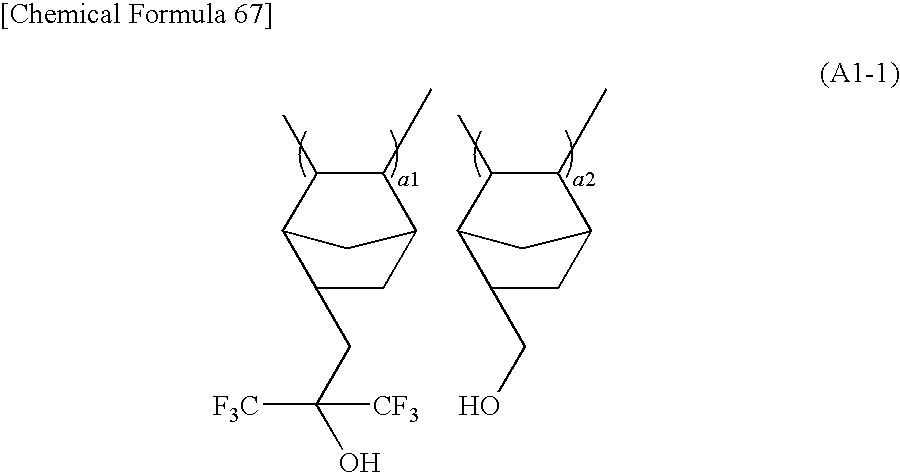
C1(C)C(C)C2C(CC(O)([F3C])[CF3])CC1C2.C1(C)C(C)C2C(CO)CC1C2
